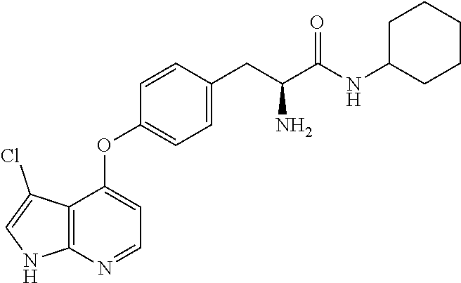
C1(OC2=CC=NC3=C2C(Cl)=CN3)=CC=C(CC(C(=O)NC2CCCCC2)N)C=C1
